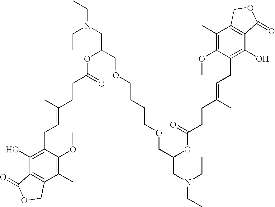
C1(C)=C(OC)C(CC=C(CCC(=O)OC(CN(CC)CC)COCCCCOCC(CN(CC)CC)OC(=O)CCC(=CCC2=C(O)C3=C(C(C)=C2OC)COC3=O)C)C)=C(O)C2=C1COC2=O
